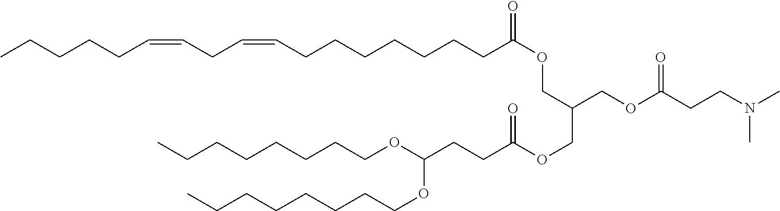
N(C)(CCC(OCC(COC(CCC(OCCCCCCCC)OCCCCCCCC)=O)COC(CCCCCCCC=CCC=CCCCCC)=O)=O)C
